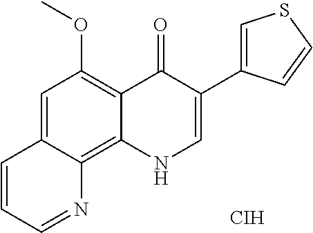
C1=C2C(=C3C(=C1OC)C(=O)C(C1=CSC=C1)=CN3)N=CC=C2.[CIH]
